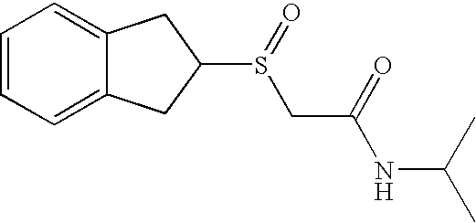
C1=CC=C2C(=C1)CC(S(CC(=O)NC(C)C)=O)C2
